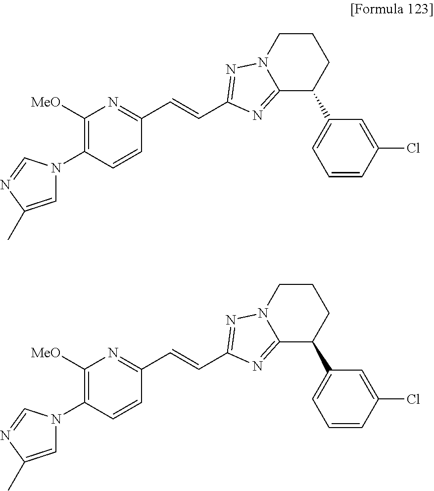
C1([MeO])=C(N2C=C(C)N=C2)C=CC(C=CC2=NN3CCCC(C4=CC=CC(Cl)=C4)C3=N2)=N1.C1([MeO])=C(N2C=C(C)N=C2)C=CC(C=CC2=NN3CCCC(C4=CC=CC(Cl)=C4)C3=N2)=N1
